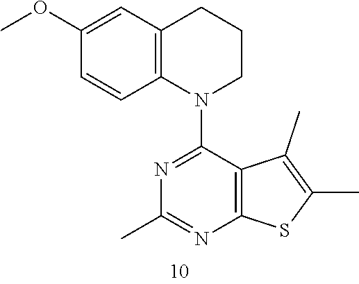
C12=C(C=C(OC)C=C1)CCCN2C1=NC(C)=NC2=C1C(C)=C(C)S2
